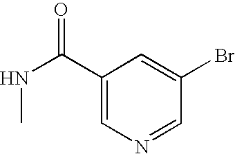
C1(C(NC)=O)=CN=CC(Br)=C1
